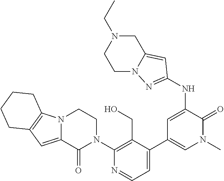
C1(N2CCN3C(=CC4=C3CCCC4)C2=O)=C(CO)C(C2=CN(C)C(=O)C(NC3=NN4C(=C3)CN(CC)CC4)=C2)=CC=N1
